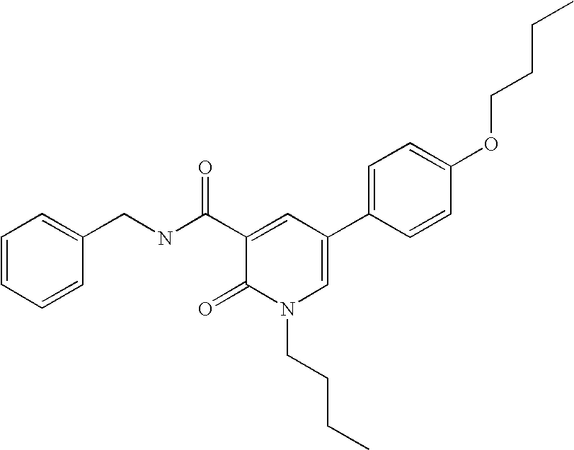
C1=CC=CC(CNC(C2=CC(C3=CC=C(OCCCC)C=C3)=CN(CCCC)C2=O)=O)=C1
